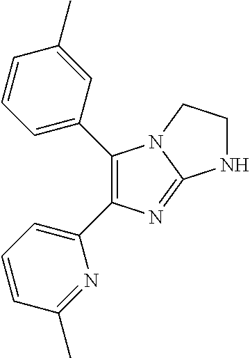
C1(C2=C(C3=CC=CC(C)=C3)N3C(=N2)NCC3)=CC=CC(C)=N1
